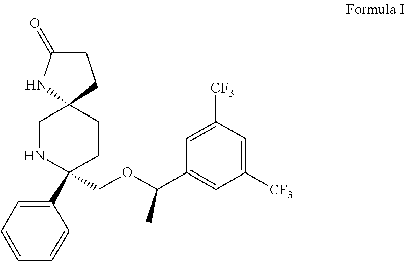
C1C(=O)NC2(C1)CNC(C1=CC=CC=C1)(COC(C1=CC([CF3])=CC([CF3])=C1)C)CC2
